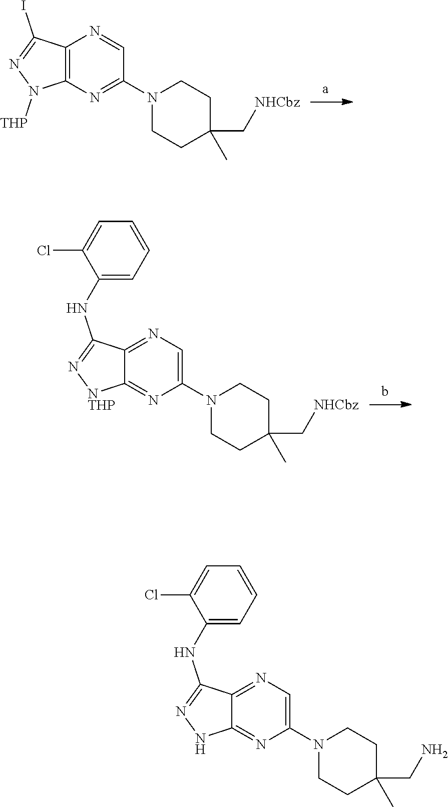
C12=C(N=C(N3CCC(C)(C[NHCbz])CC3)C=N1)N([THP])N=C2I.C12=NC=C(N3CCC(C)(C[NHCbz])CC3)N=C1[NTHP]N=C2NC1=CC=CC=C1Cl.C12=NC=C(N3CCC(C)(CN)CC3)N=C1NN=C2NC1=CC=CC=C1Cl
